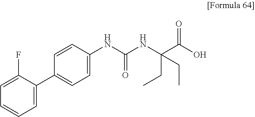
C1=C(NC(NC(C(O)=O)(CC)CC)=O)C=CC(C2=CC=CC=C2F)=C1
